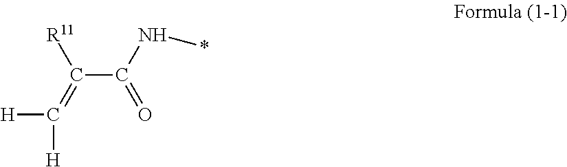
C(C(N*)=O)(=C([H])[H])[R11]
